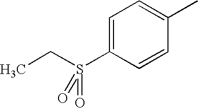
C1=C(S(CC)(=O)=O)C=CC(C)=C1
